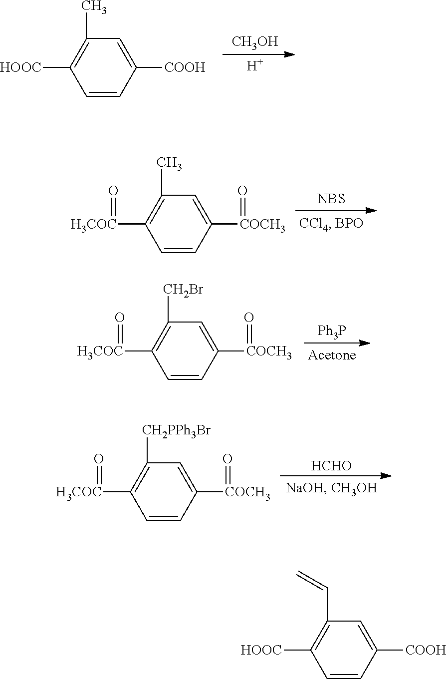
C1=CC([COOH])=CC(C)=C1[HOOC].[CH3OH].[H].[NBS].C1=CC([COCH3]=O)=CC(C)=C1[H3COC]=O.[Ph3P].C1=CC([COCH3]=O)=CC([CH2Br])=C1[H3COC]=O.[HCHO].C1=CC([COCH3]=O)=CC([CH2PPh3Br])=C1[H3COC]=O.C1=CC([COOH])=CC(C=C)=C1[HOOC]
